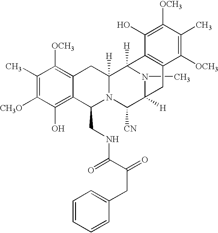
C1(C)=C([CH3O])C(O)=C2C(=C1[OCH3])CC1([H])N(C2CNC(=O)C(CC2=CC=CC=C2)=O)C([CN])C2([H])N(C)C1([H])C1=C(C([OCH3])=C(C)C([OCH3])=C1O)C2
